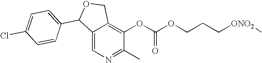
C12=CN=C(C)C(OC(=O)OCCC[ONO2]C)=C1COC2C1=CC=C(Cl)C=C1
